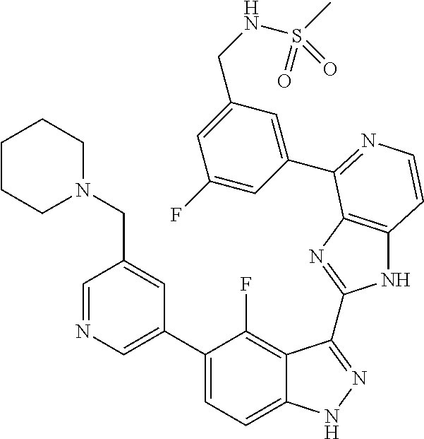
C1=C(C2=CC=C3C(=C2F)C(C2=NC4=C(N2)C=CN=C4C2=CC(CNS(C)(=O)=O)=CC(F)=C2)=NN3)C=C(CN2CCCCC2)C=N1
